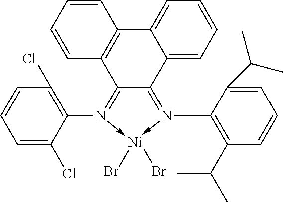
C1=C2C(=CC=C1)C1=N(C3=C(C(C)C)C=CC=C3C(C)C)->[Ni](Br)(Br)-N(C3=C(Cl)C=CC=C3Cl)=C1C1=C2C=CC=C1
